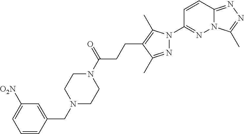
N12C(=NN=C1C)C=CC(N1N=C(C)C(CCC(N3CCN(CC4=CC([O2N])=CC=C4)CC3)=O)=C1C)=N2
